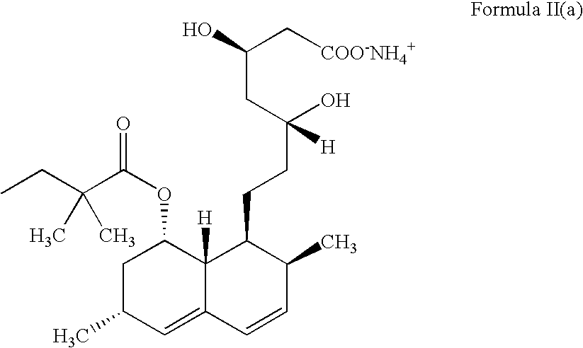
C1C(C)C=C2C([H])(C1OC(C(CC)(C)C)=O)C(CCC(O)(CC(C[COO-NH4+])O)[H])C(C)C=C2
